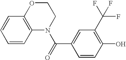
C1=CC2=C(C=C1)OCCN2C(=O)C1=CC(C(F)(F)F)=C(O)C=C1
